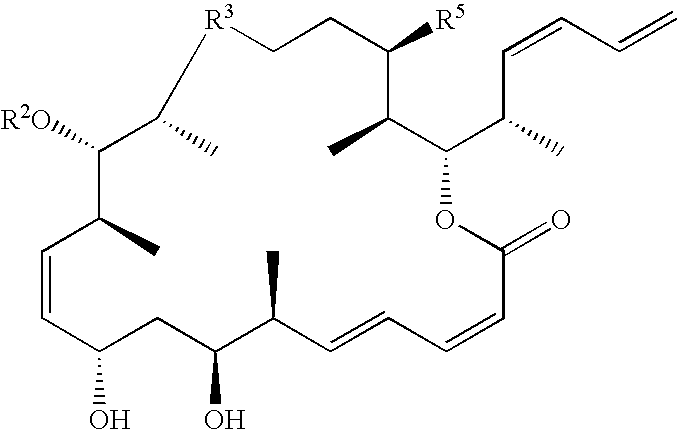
C1=CC(C)C([R2O])C(C)[R3]CCC([R5])C(C)C(C(C)C=CC=C)OC(=O)C=CC=CC(C)C(O)CC1O
